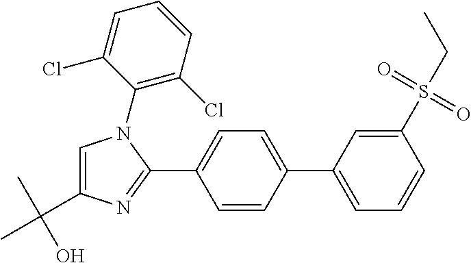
C1=CC(S(=O)(=O)CC)=CC(C2=CC=C(C3=NC(C(C)(O)C)=CN3C3=C(Cl)C=CC=C3Cl)C=C2)=C1
